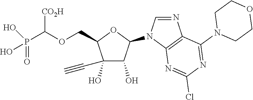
C1(O)(C#C)C(O)C(N2C=NC3=C2N=C(Cl)N=C3N2CCOCC2)OC1COC(P(O)(O)=O)[CO2H]
